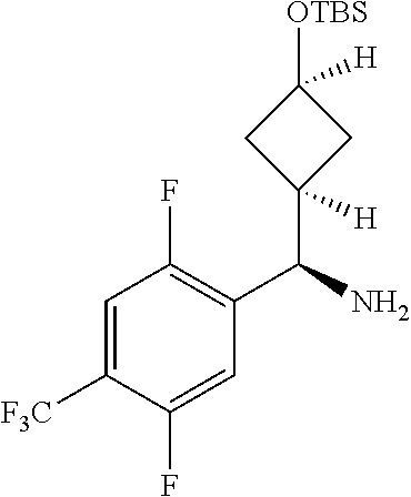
C1=C([F3C])C(F)=CC(C(C2([H])CC([OTBS])([H])C2)N)=C1F
